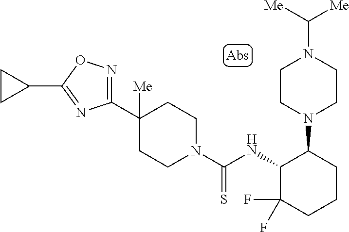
C1(C2([Me])CCN(C(NC3C(F)(F)CCCC3N3CCN(C([Me])[Me])CC3)=S)CC2)=NOC(C2CC2)=N1
